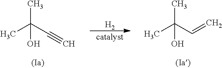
CC(C#C)(C)O.[H2].CC(C=C)(C)O
